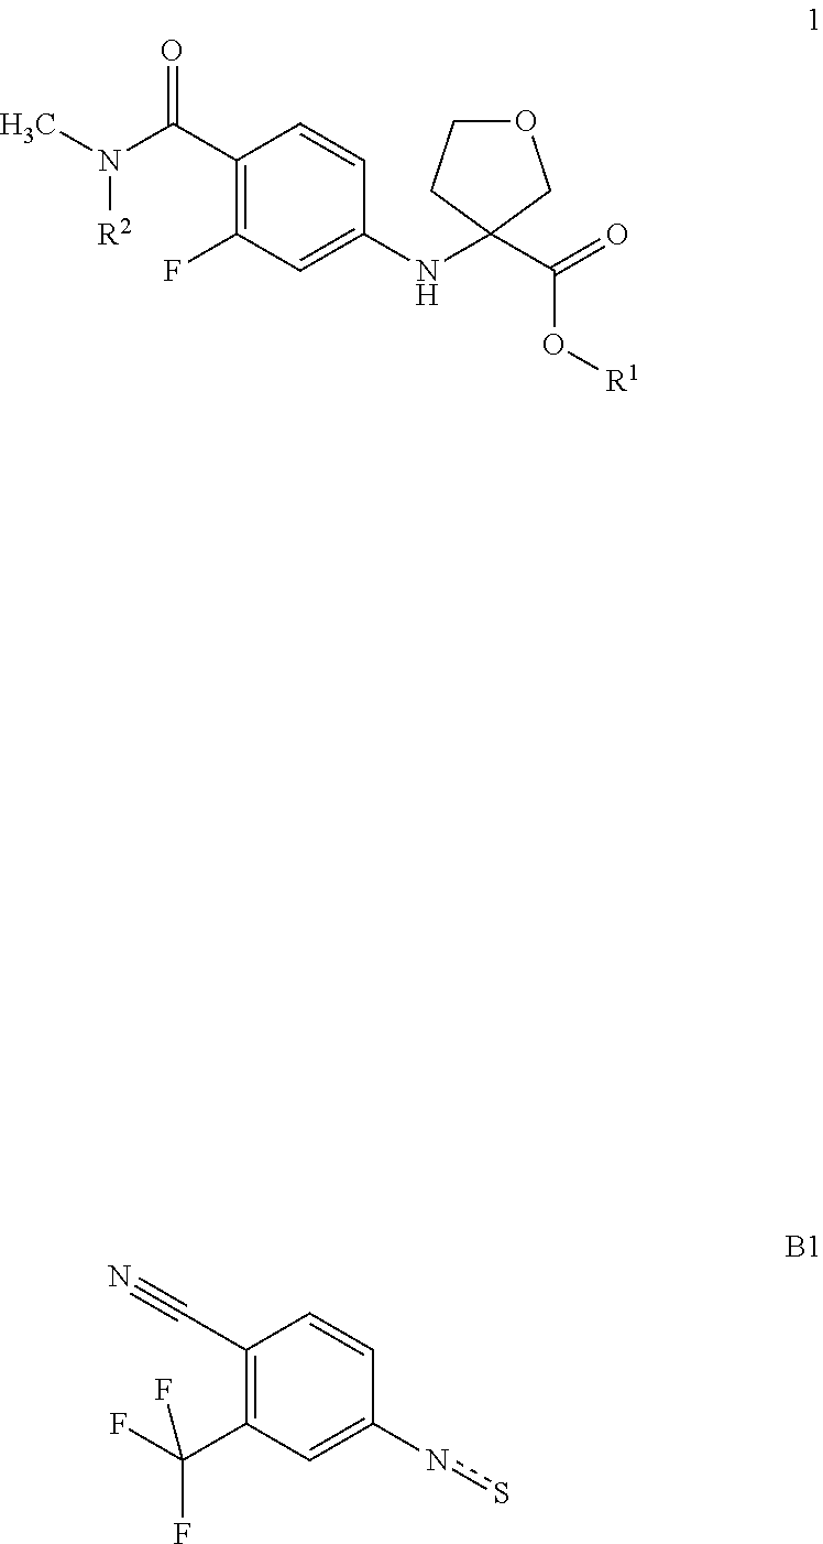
C1(C(N(C)[R2])=O)=C(F)C=C(NC2(C(=O)O[R1])COCC2)C=C1.C1(C#N)=C(C(F)(F)F)C=C(ns)C=C1
